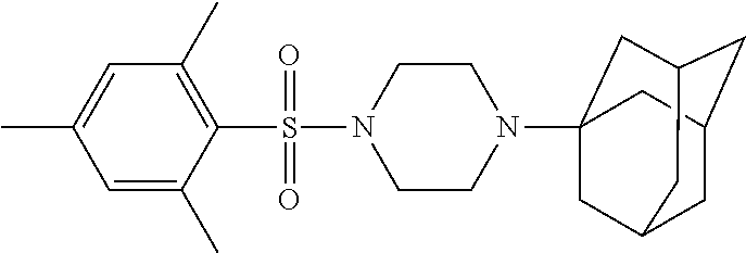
N1(S(C2=C(C)C=C(C)C=C2C)(=O)=O)CCN(C23CC4CC(CC(C2)C4)C3)CC1
